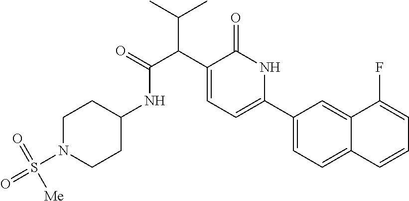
C1(C2=CC=C(C(C(C)C)C(NC3CCN(S(=O)(=O)[Me])CC3)=O)C(=O)N2)=CC=C2C(=C1)C(F)=CC=C2
